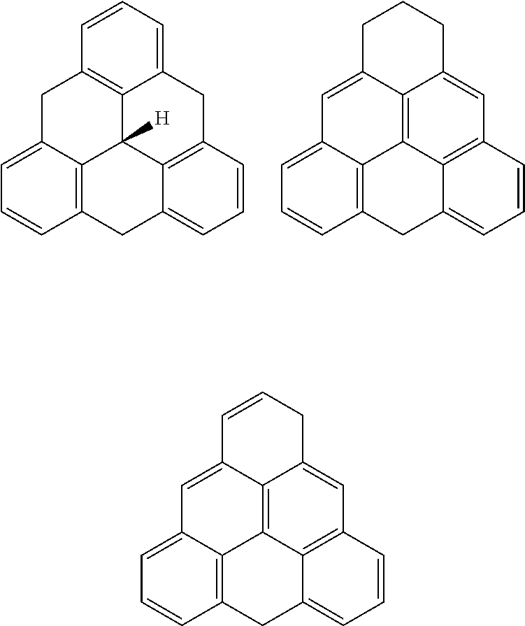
C12=C3C(=CC=C1)C=C1C4=C3C3=C(C=CC=C3C2)C=C4CC=C1.C12=C3C(=CC=C1)CC1=C4C3([H])C3=C(C=CC=C3C2)CC4=CC=C1.C12=C3C(=CC=C1)C=C1C4=C3C3=C(C=CC=C3C2)C=C4CCC1
